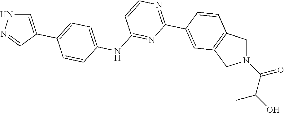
N(C1=NC(C2=CC3=C(CN(C(C(O)C)=O)C3)C=C2)=NC=C1)C1=CC=C(C2=CNN=C2)C=C1
